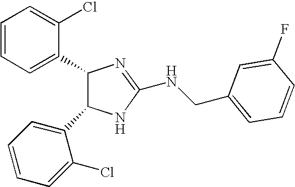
C1=CC=C(C2C(C3=CC=CC=C3Cl)NC(NCC3=CC=CC(F)=C3)=N2)C(Cl)=C1
